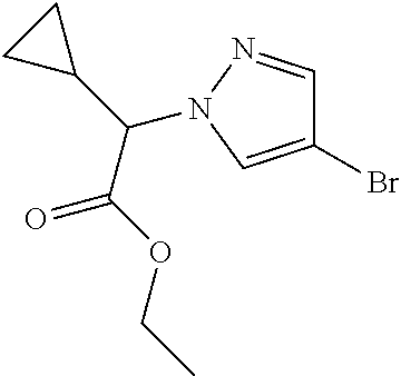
C1(Br)=CN(C(C2CC2)C(OCC)=O)N=C1
